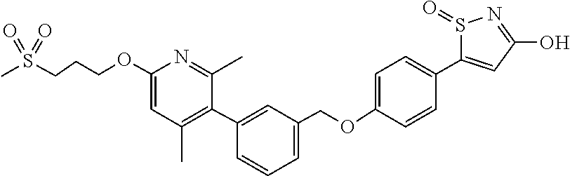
C1(OCCCS(C)(=O)=O)=CC(C)=C(C2=CC(COC3=CC=C(C4=CC(O)=NS4=O)C=C3)=CC=C2)C(C)=N1
